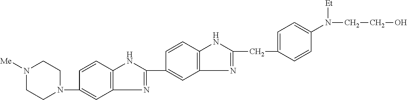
C1=C(N2CCN([Me])CC2)C=CC2=C1N=C(C1=CC3=C(C=C1)NC(CC1=CC=C(N(CCO)[Et])C=C1)=N3)N2
